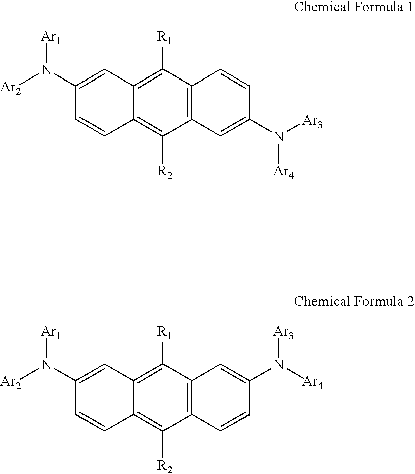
C12=C(C([R1])=C3C(=C1[R2])C=CC(N([Ar2])[Ar1])=C3)C=CC(N([Ar3])[Ar4])=C2.C12=C(C([R1])=C3C(=C1[R2])C=CC(N([Ar2])[Ar1])=C3)C=C(N([Ar4])[Ar3])C=C2
